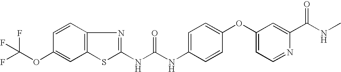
C12=C(SC(NC(NC3=CC=C(OC4=CC=NC(C(NC)=O)=C4)C=C3)=O)=N1)C=C(OC(F)(F)F)C=C2
